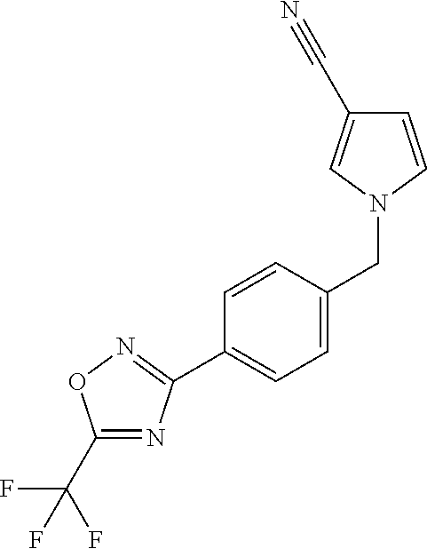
C1(C(F)(F)F)=NC(C2=CC=C(CN3C=CC(C#N)=C3)C=C2)=NO1
